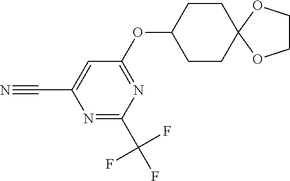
C1(OC2CCC3(CC2)OCCO3)=NC(C(F)(F)F)=NC(C#N)=C1
